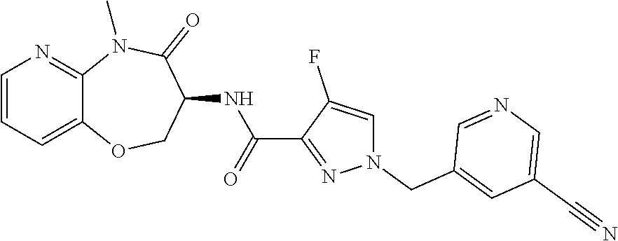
C12=CC=CN=C1N(C)C(=O)C(NC(C1=NN(CC3=CC(C#N)=CN=C3)C=C1F)=O)CO2
